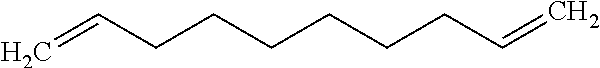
C=CCCCCCCC=C
